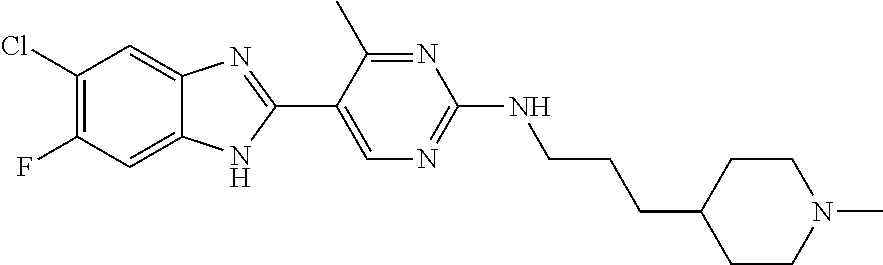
C1=C2C(=CC(F)=C1Cl)NC(C1=CN=C(NCCCC3CCN(C)CC3)N=C1C)=N2
